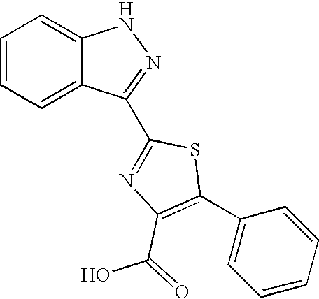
C1=CC=C2C(=C1)NN=C2C1=NC(C(=O)O)=C(C2=CC=CC=C2)S1
